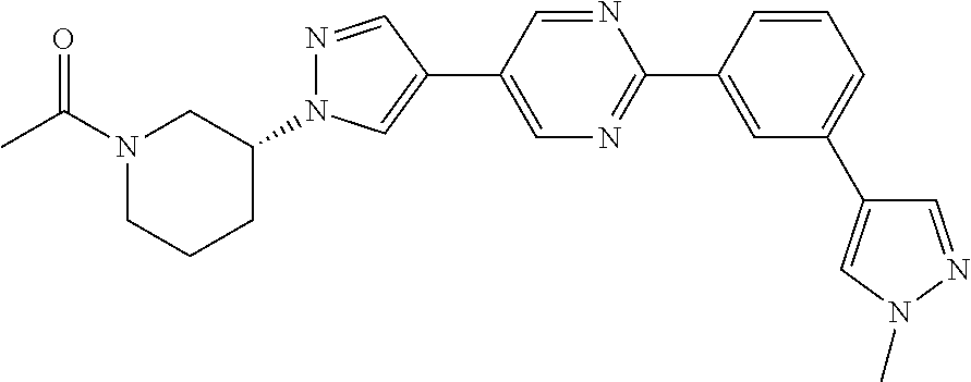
N1(C(C)=O)CCCC(N2N=CC(C3=CN=C(C4=CC(C5=CN(C)N=C5)=CC=C4)N=C3)=C2)C1
